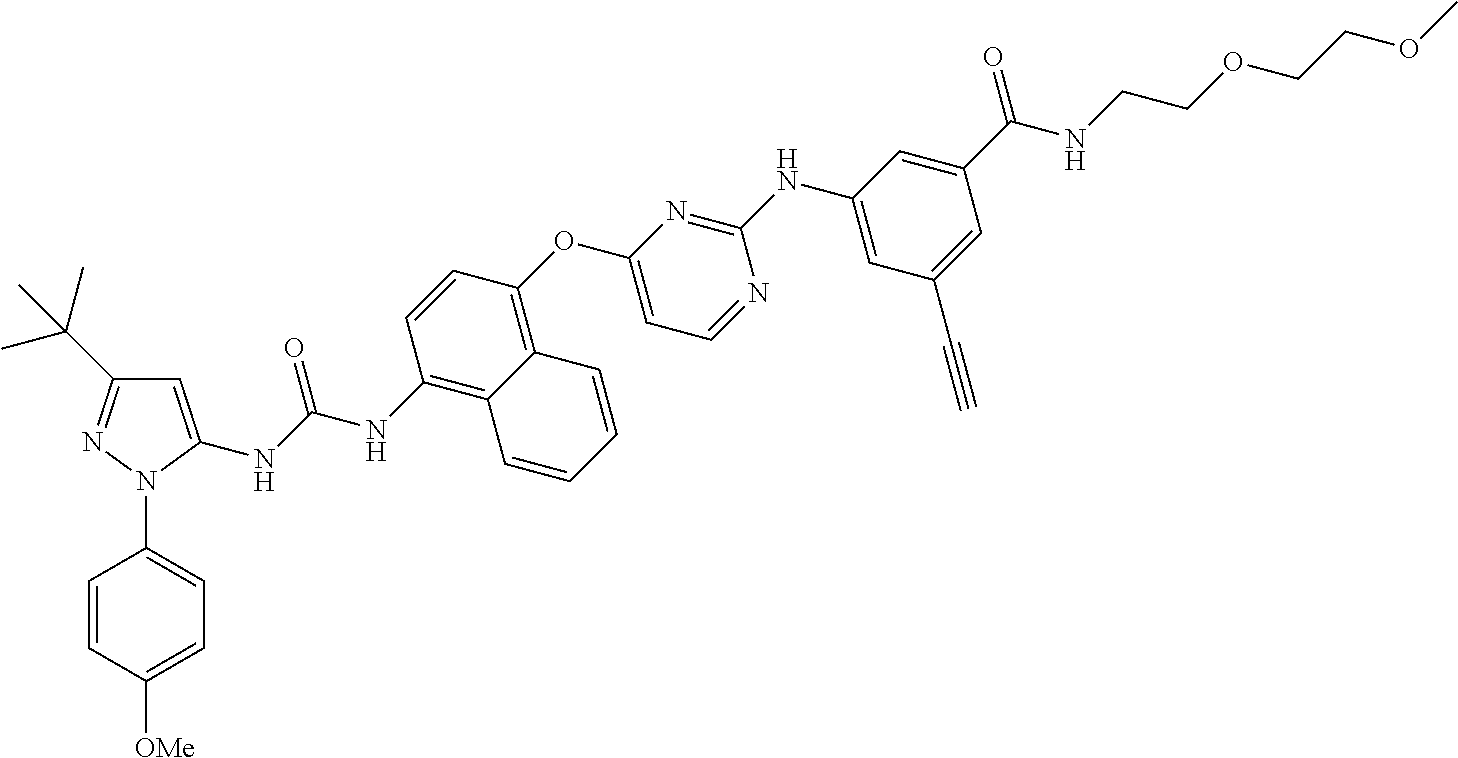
C1=C([OMe])C=CC(N2N=C(C(C)(C)C)C=C2NC(NC2=C3C(=C(OC4=CC=NC(NC5=CC(C#C)=CC(C(=O)NCCOCCOC)=C5)=N4)C=C2)C=CC=C3)=O)=C1
